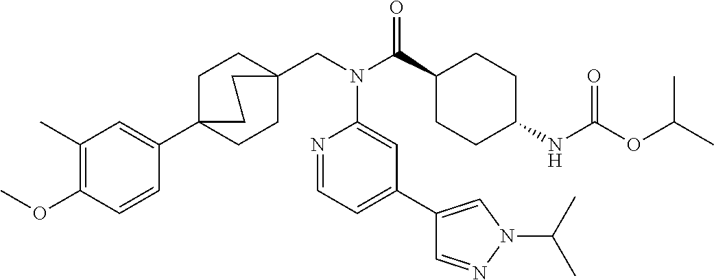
C1(C)=C(OC)C=CC(C23CCC(CN(C(C4CCC(NC(OC(C)C)=O)CC4)=O)C4=CC(C5=CN(C(C)C)N=C5)=CC=N4)(CC2)CC3)=C1
